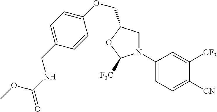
C1(N2CC(COC3=CC=C(CNC(OC)=O)C=C3)OC2[F3C])=CC=C([CN])C([CF3])=C1
